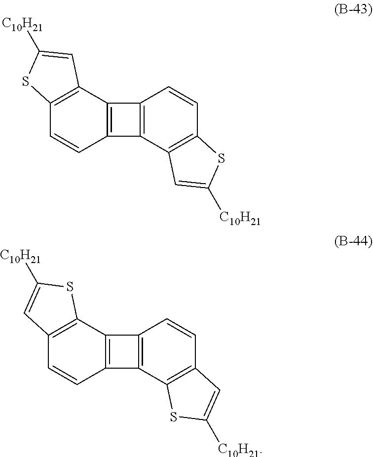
C12=C(C3=C(C=C1)SC([C10H21])=C3)C1=C2C2=C(C=C1)SC([C10H21])=C2.C12=C(C3=C(C=C1)C=C([C10H21])S3)C1=C2C2=C(C=C1)C=C([C10H21])S2
